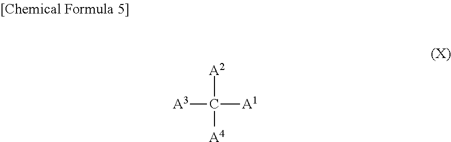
[A3]C([A2])([A1])[A4]
